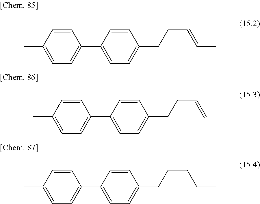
CC1=CC=C(C2=CC=C(CCC=CC)C=C2)C=C1.CC1=CC=C(C2=CC=C(CCC=C)C=C2)C=C1.CC1=CC=C(C2=CC=C(CCCCC)C=C2)C=C1
